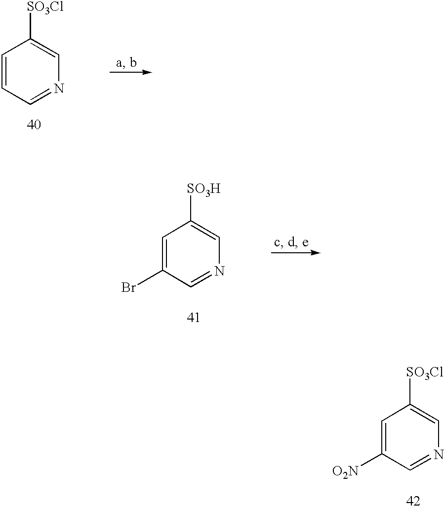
C1=CC=NC=C1[SO3Cl].C1=C(Br)C=NC=C1[SO3H].C1=C([O2N])C=NC=C1[SO3Cl]
